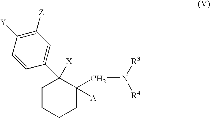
C1CCCC(CN([R3])[R4])([A])C1([X])C1=CC([Z])=C([Y])C=C1
